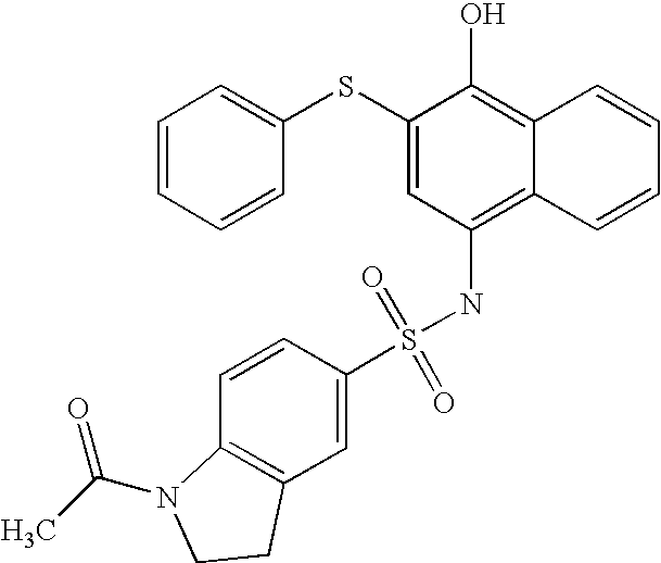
C1=CC=CC(SC2=CC(NS(=O)(=O)C3=CC4=C(C=C3)N(C(C)=O)CC4)=C3C(=C2O)C=CC=C3)=C1
